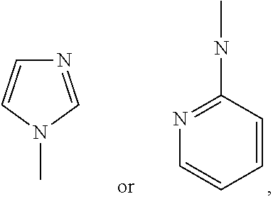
C1=CN=C(NC)C=C1.N1=CN(C)C=C1
